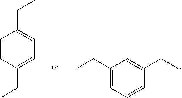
C1(CC)=CC=CC(CC)=C1.C1=CC(CC)=CC=C1CC
